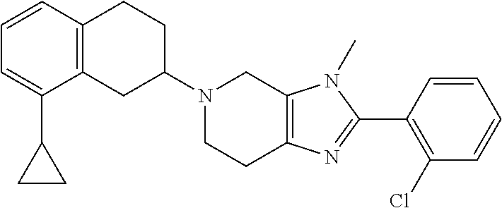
C12=C(CC(N3CCC4=C(C3)N(C)C(C3=C(Cl)C=CC=C3)=N4)CC1)C(C1CC1)=CC=C2
